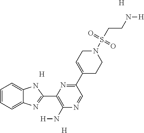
[H].[H].C1=CC=C2C(=C1)NC(C1=C(N[H])N=CC(C3=CCN(S(CCN[H])(=O)=O)CC3)=N1)=N2.[H]
